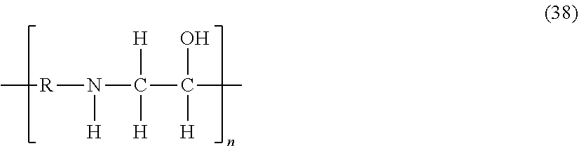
C[R]N(C(C(C)(O)[H])([H])[H])[H]
